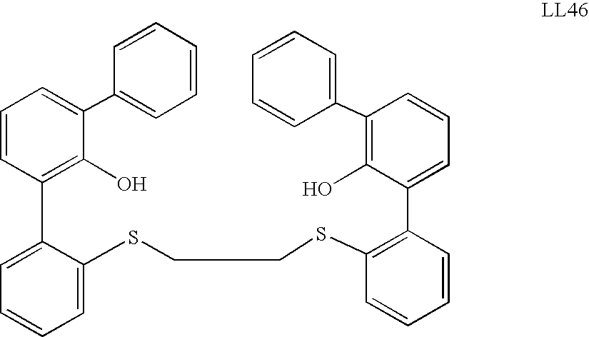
C1=C(SCCSC2=C(C3=CC=CC(C4=CC=CC=C4)=C3O)C=CC=C2)C(C2=C(O)C(C3=CC=CC=C3)=CC=C2)=CC=C1
